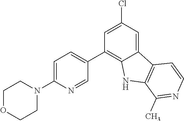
C1=C(Cl)C=C2C(=C1C1=CC=C(N3CCOCC3)N=C1)NC1=C2C=CN=C1C
